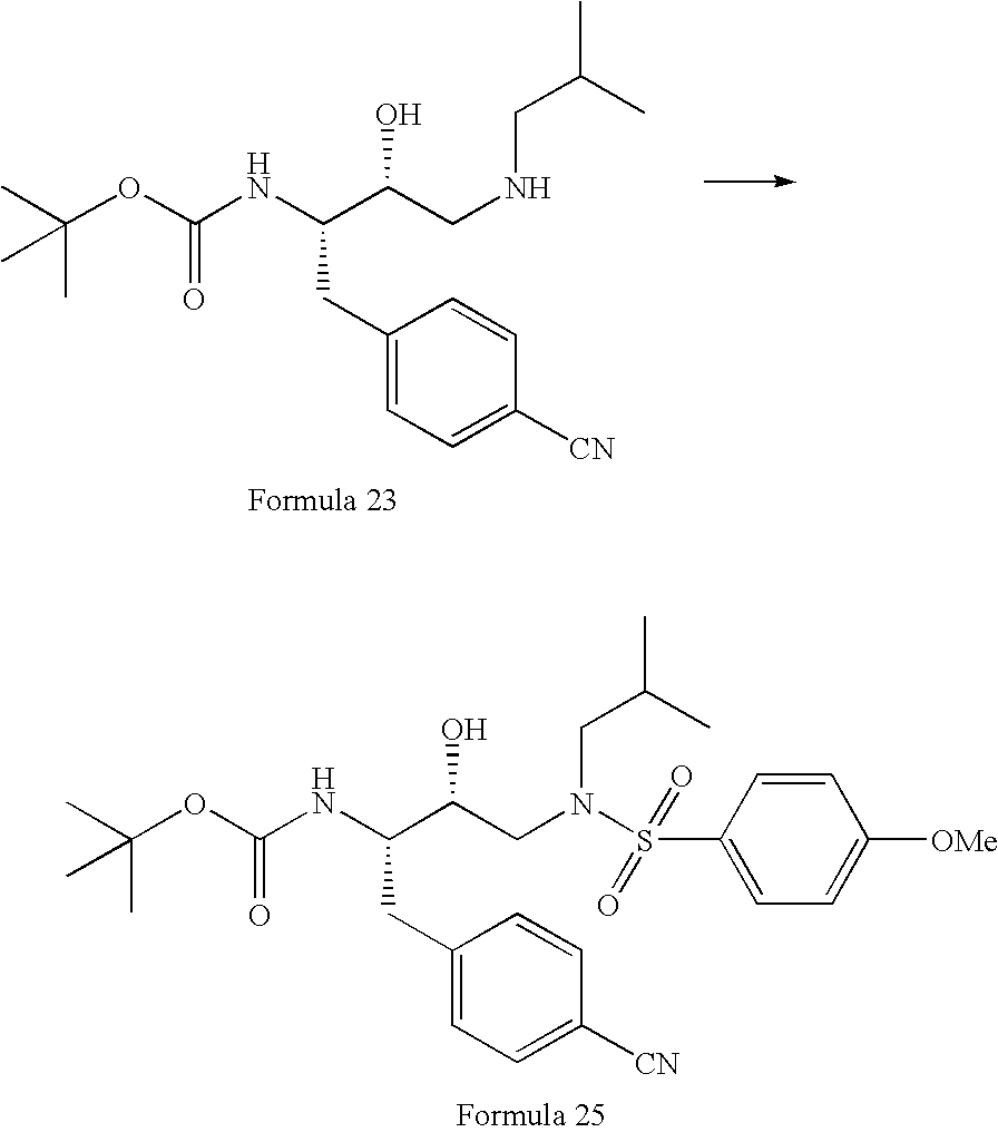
C(OC(NC(CC1=CC=C([CN])C=C1)C(CNCC(C)C)O)=O)(C)(C)C.C(OC(NC(CC1=CC=C([CN])C=C1)C(CN(CC(C)C)S(=O)(=O)C1=CC=C([OMe])C=C1)O)=O)(C)(C)C
